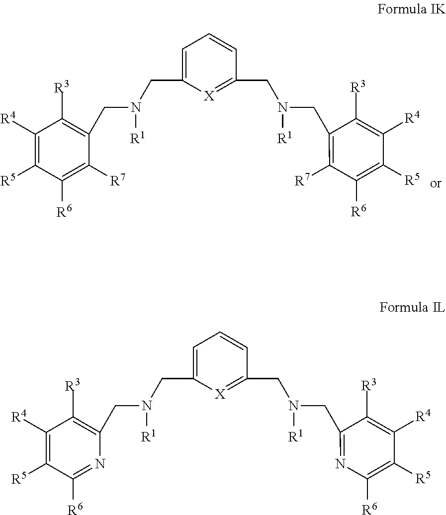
C1(CN([R1])CC2=[X]C(CN(CC3=C([R3])C([R4])=C([R5])C([R6])=C3[R7])[R1])=CC=C2)=C([R7])C([R6])=C([R5])C([R4])=C1[R3].C1(CN([R1])CC2=[X]C(CN(CC3=C([R3])C([R4])=C([R5])C([R6])=N3)[R1])=CC=C2)=NC([R6])=C([R5])C([R4])=C1[R3]
